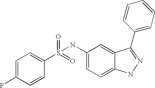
C1=C(F)C=CC(S(=O)(=O)NC2=CC=C3C(=C2)C(C2=CC=CC=C2)=NN3)=C1
